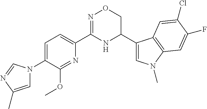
C1=C(N2C=C(C)N=C2)C(OC)=NC(C2=NOCC(C3=CN(C)C4=C3C=C(Cl)C(F)=C4)N2)=C1
